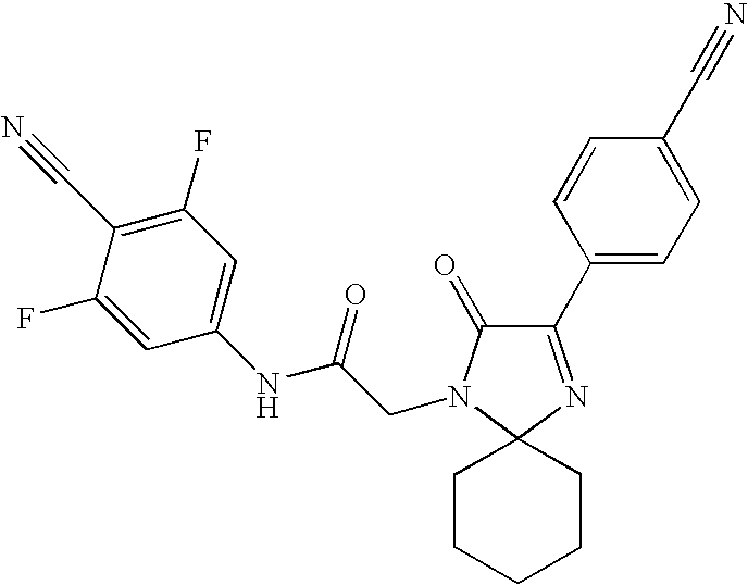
C1(C2=CC=C(C#N)C=C2)=NC2(CCCCC2)N(CC(NC2=CC(F)=C(C#N)C(F)=C2)=O)C1=O
